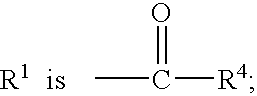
CC(=O)[R4]
